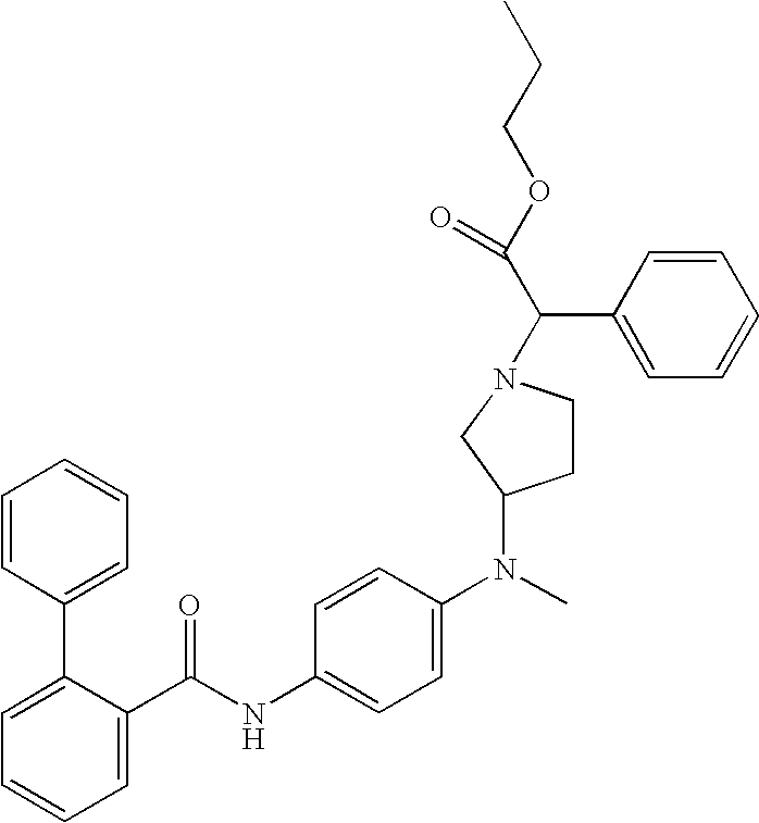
C1=C(C(NC2=CC=C(N(C3CCN(C(C(OCCC)=O)C4=CC=CC=C4)C3)C)C=C2)=O)C(C2=CC=CC=C2)=CC=C1
